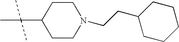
C1CN(CCC2CCCCC2)CCC1C(C)(C)C
